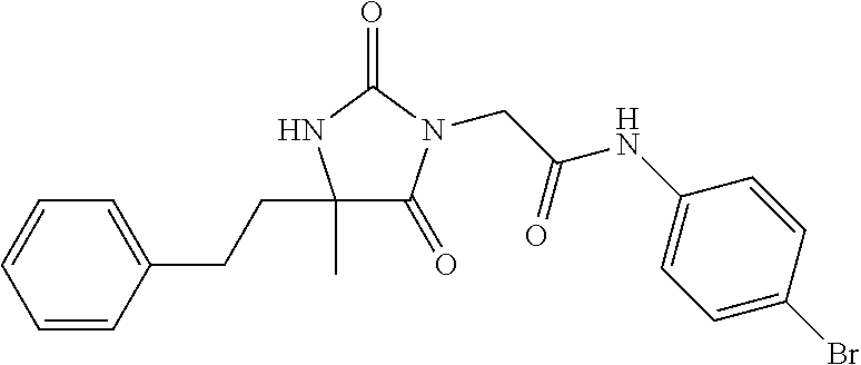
C1(C)(CCC2=CC=CC=C2)C(=O)N(CC(NC2=CC=C(Br)C=C2)=O)C(=O)N1
